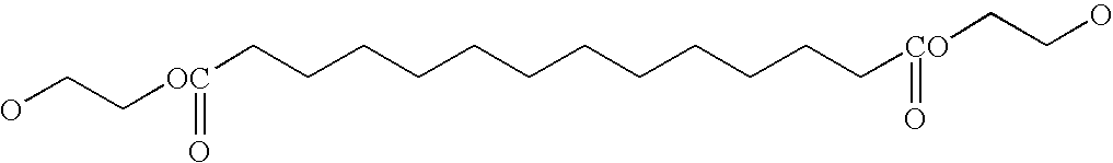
OCC[OC](CCCCCCCCCCCC[CO](=O)CCO)=O
